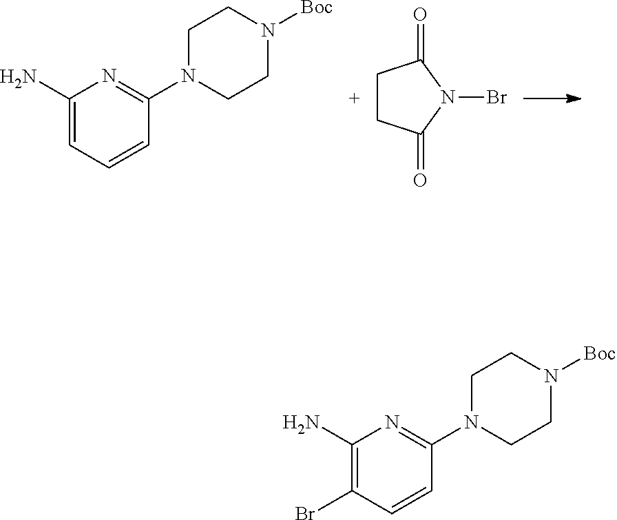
C1(N)=CC=CC(N2CCN([Boc])CC2)=N1.C1CC(=O)N(Br)C1=O.C1(N)=C(Br)C=CC(N2CCN([Boc])CC2)=N1
